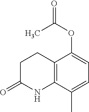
C12=C(C(C)=CC=C1OC(=O)C)NC(=O)CC2
